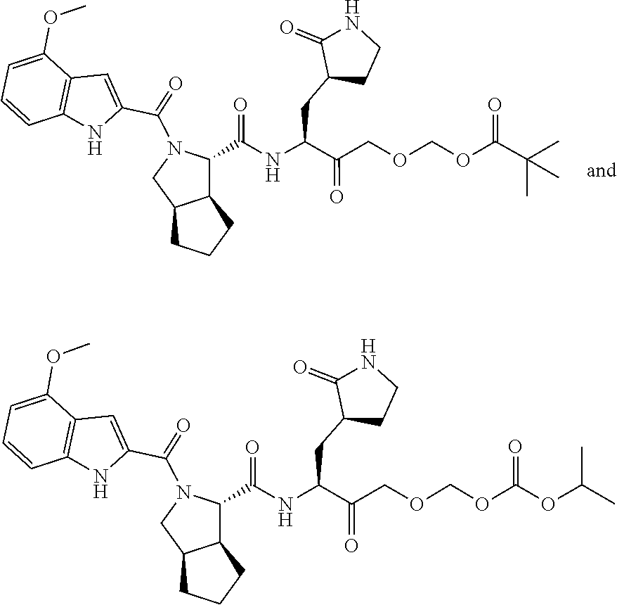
C(C(C)(C)C)(OCOCC(C(NC(=O)C1N(C(C2=CC3=C(C=CC=C3OC)N2)=O)CC2CCCC12)CC1C(=O)NCC1)=O)=O.CC(OC(OCOCC(C(NC(=O)C1N(C(C2=CC3=C(C=CC=C3OC)N2)=O)CC2CCCC12)CC1C(=O)NCC1)=O)=O)C
